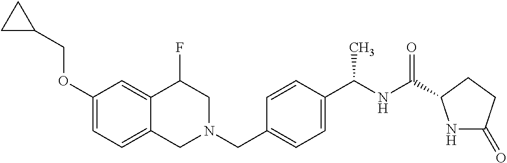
C1(OCC2CC2)=CC=C2C(=C1)C(F)CN(CC1=CC=C(C(NC(=O)C3NC(=O)CC3)C)C=C1)C2
